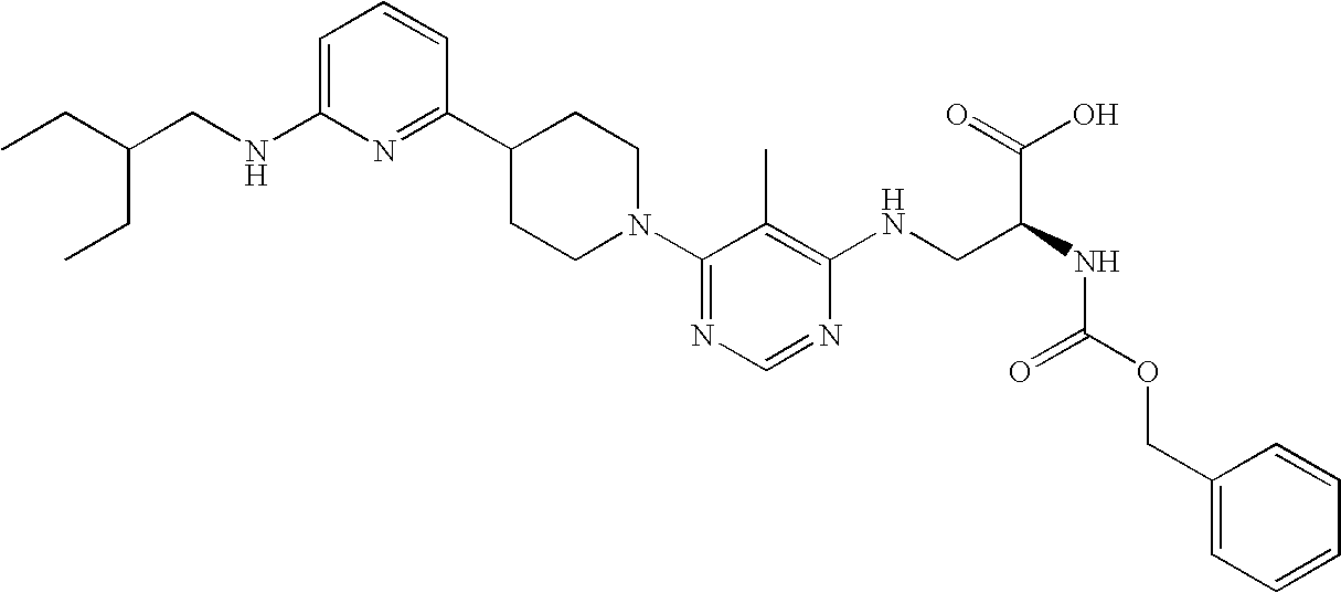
C1=C(NCC(CC)CC)N=C(C2CCN(C3=NC=NC(NCC(NC(OCC4=CC=CC=C4)=O)C(=O)O)=C3C)CC2)C=C1
